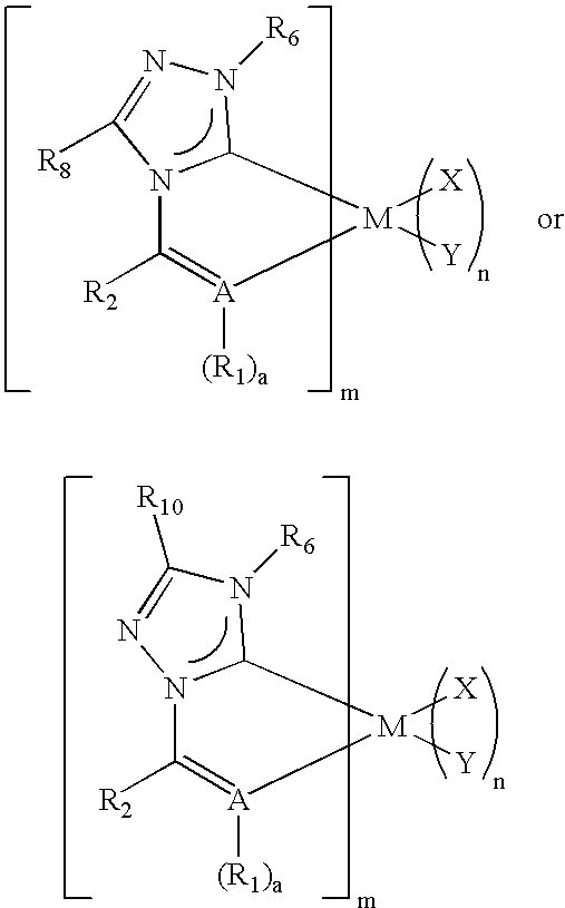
C1([R10])=NN2C(N1[R6])[M]([X])([Y])[A]([(R1)a])=C2[R2].N1=C([R8])N2C(N1[R6])[M]([X])([Y])[A]([(R1)a])=C2[R2]
